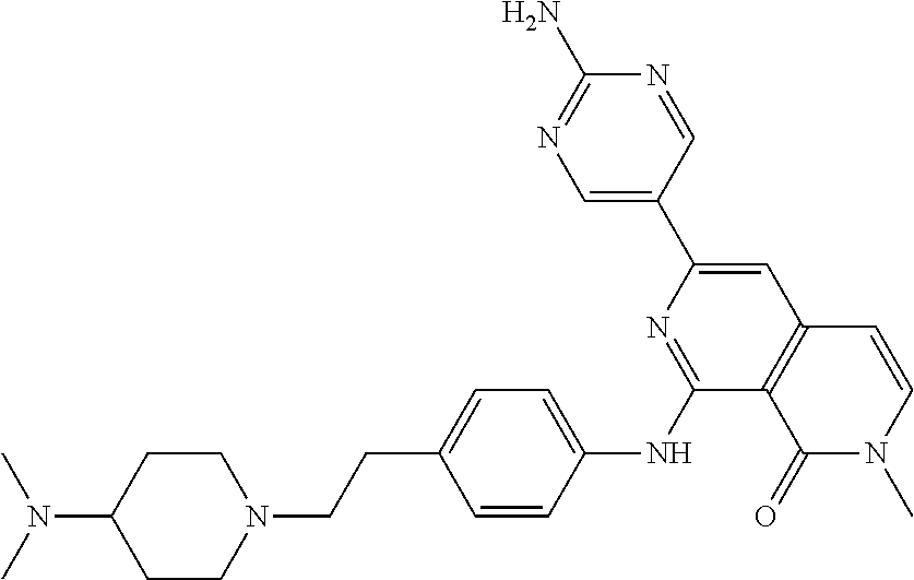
N1=CC(C2=CC3=C(C(NC4=CC=C(CCN5CCC(N(C)C)CC5)C=C4)=N2)C(=O)N(C)C=C3)=CN=C1N
